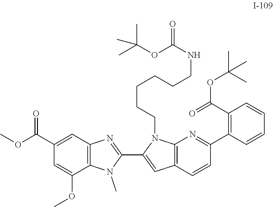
C1(C(OC)=O)=CC2=C(C(OC)=C1)N(C)C(C1=CC3=C(N1CCCCCCNC(=O)OC(C)(C)C)N=C(C1=C(C(=O)OC(C)(C)C)C=CC=C1)C=C3)=N2
